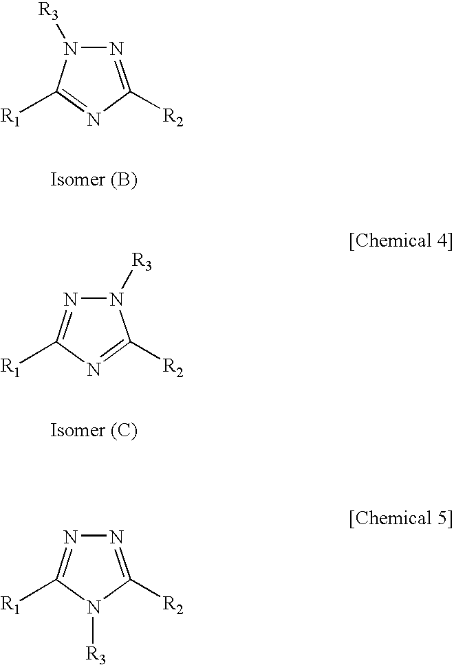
N1=C([R2])N=C([R1])N1[R3].N1([R3])N=C([R1])N=C1[R2].N1=C([R2])N([R3])C([R1])=N1
